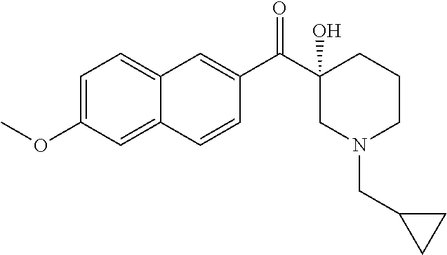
C1=C(OC)C=C2C(=C1)C=C(C(C1(O)CCCN(CC3CC3)C1)=O)C=C2
